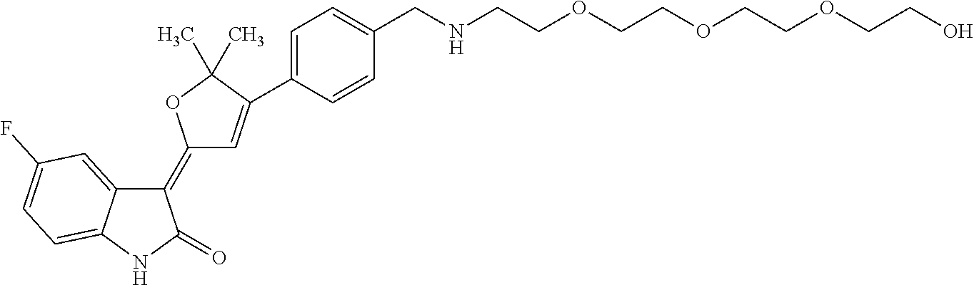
C1(=C2C=C(C3=CC=C(CNCCOCCOCCOCCO)C=C3)C(C)(C)O2)C2=CC(F)=CC=C2NC1=O
